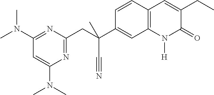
C1(N(C)C)=NC(CC(C2=CC3=C(C=C2)C=C(CC)C(=O)N3[H])(C#N)C)=NC(N(C)C)=C1
